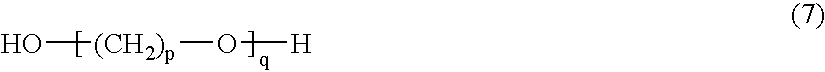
O[(CH2)p]O[H]
